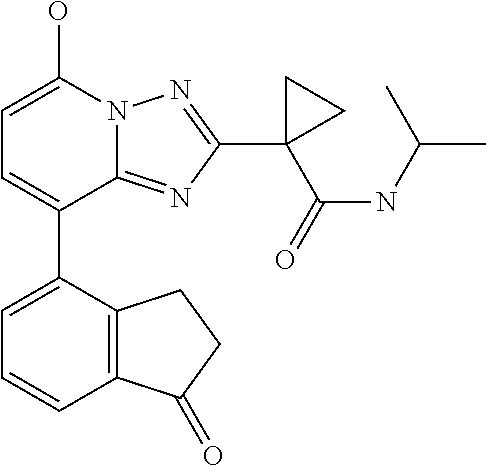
C1=C(O)N2C(=NC(C3(C(NC(C)C)=O)CC3)=N2)C(C2=CC=CC3=C2CCC3=O)=C1
